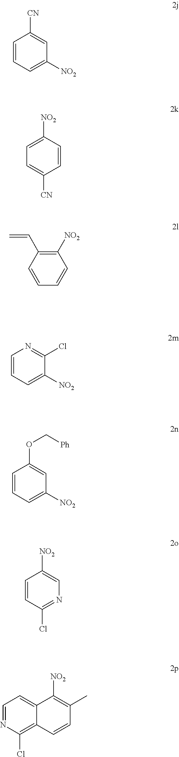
C1=C([CN])C=CC=C1[NO2].C1([NO2])=CC=C([CN])C=C1.C1(C=C)=C([NO2])C=CC=C1.C1(Cl)=NC=CC=C1[NO2].C(OC1=CC([NO2])=CC=C1)[Ph].C1=CC(Cl)=NC=C1[NO2].C12=C(Cl)N=CC=C1C([NO2])=C(C)C=C2
